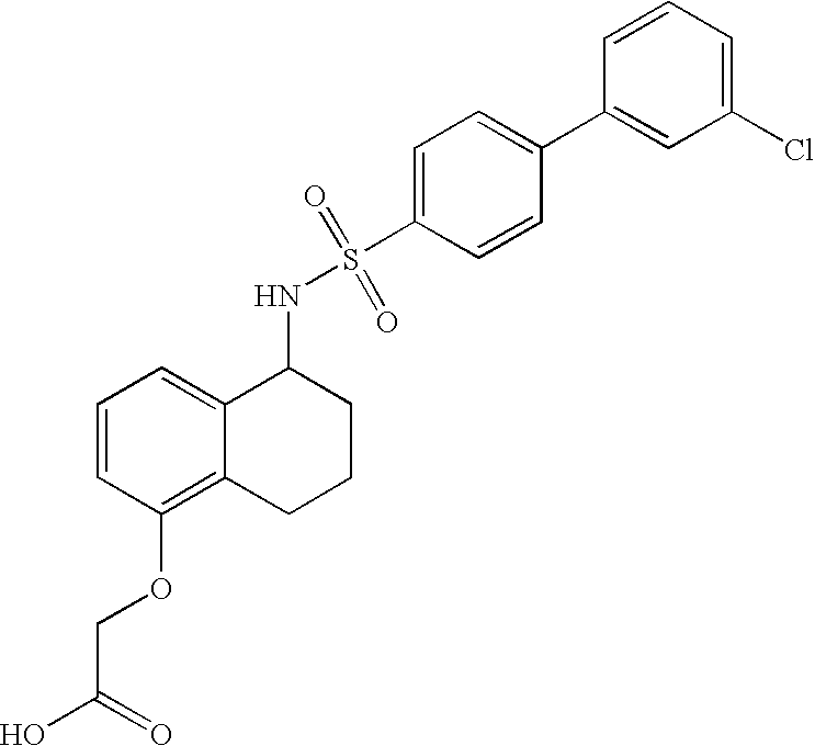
C1=CC=C(Cl)C=C1C1=CC=C(S(=O)(=O)NC2C3=CC=CC(OCC(O)=O)=C3CCC2)C=C1
